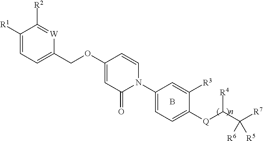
C1([R1])=CC=C(COC2=CC(=O)N(C3=CC=C([Q]C([R4])C([R5])([R7])[R6])C([R3])=C3)C=C2)[W]=C1[R2].B
